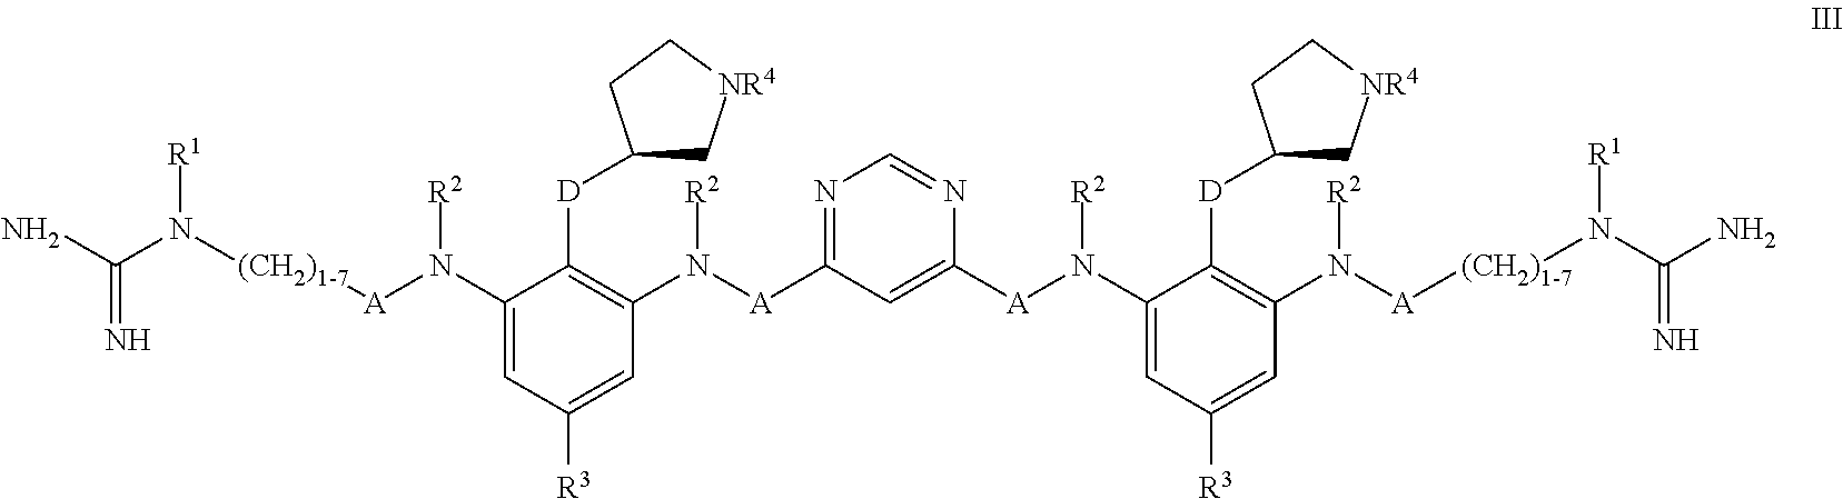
N([(CH2)1-7][A]N(C1=CC([R3])=CC(N([A]C2=NC=NC([A]N(C3=CC([R3])=CC(N([A][(CH2)1-7]N([R1])C(N)=N)[R2])=C3[D]C3C[NR4]CC3)[R2])=C2)[R2])=C1[D]C1C[NR4]CC1)[R2])(C(N)=N)[R1]
